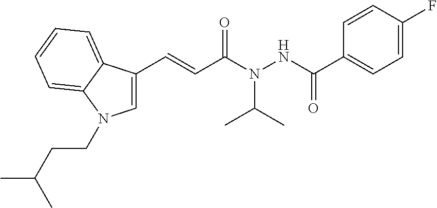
C1=CC(F)=CC=C1C(NN(C(C=CC1=CN(CCC(C)C)C2=CC=CC=C12)=O)C(C)C)=O
